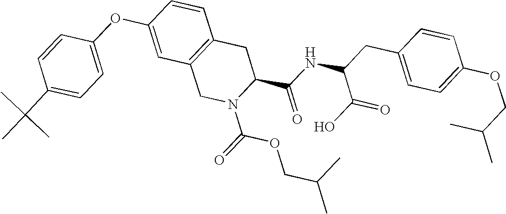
C1=CC(C(C)(C)C)=CC=C1OC1=CC2=C(C=C1)CC(C(NC(CC1=CC=C(OCC(C)C)C=C1)C(O)=O)=O)N(C(=O)OCC(C)C)C2
